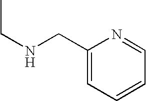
C1(CNCC)=CC=CC=N1
